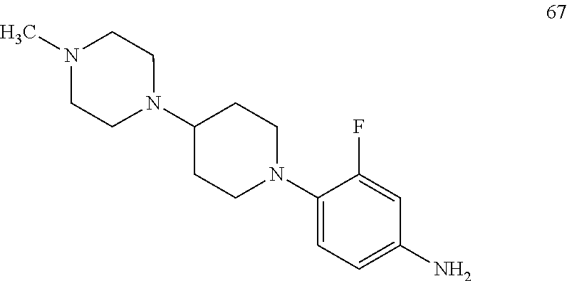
C1(N2CCN(C)CC2)CCN(C2=CC=C(N)C=C2F)CC1
